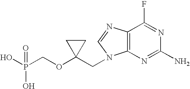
OP(COC1(CN2C3=C(N=C2)C(F)=NC(N)=N3)CC1)(O)=O
